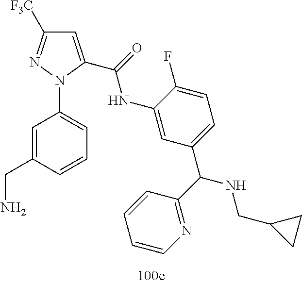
C1=C(CN)C=CC=C1N1C(C(=O)NC2=CC(C(C3=NC=CC=C3)NCC3CC3)=CC=C2F)=CC([F3C])=N1
